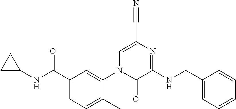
C1(C(NC2CC2)=O)=CC=C(C)C(N2C(=O)C(NCC3=CC=CC=C3)=NC(C#N)=C2)=C1
